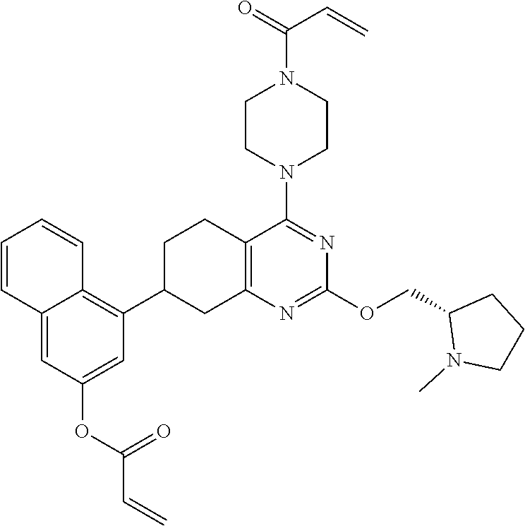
C1=C(OC(C=C)=O)C=C2C(=C1C1CC3=C(CC1)C(N1CCN(C(=O)C=C)CC1)=NC(OCC1N(C)CCC1)=N3)C=CC=C2
